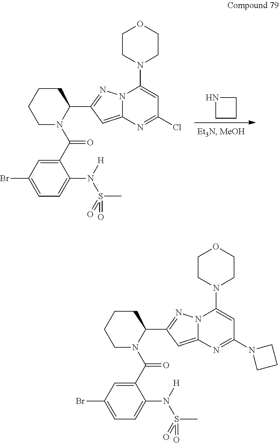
N1(C(C2=CC(Br)=CC=C2N(S(=O)(C)=O)[H])=O)C(C2=NN3C(=C2)N=C(N2CCC2)C=C3N2CCOCC2)CCCC1.N1(C(C2=CC(Br)=CC=C2N(S(=O)(C)=O)[H])=O)C(C2=NN3C(=C2)N=C(Cl)C=C3N2CCOCC2)CCCC1.C1CCN1
